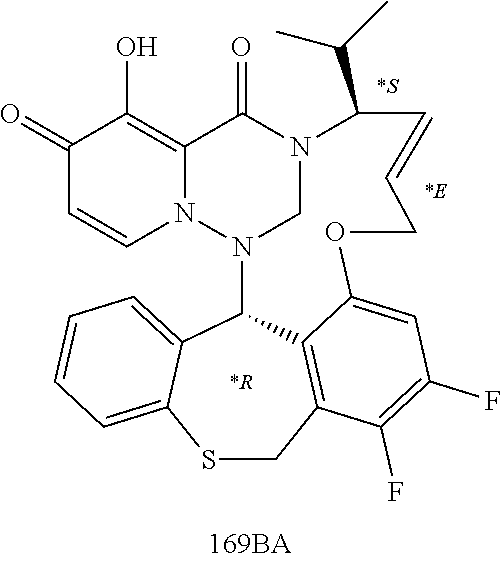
C1(=O)C=CN2C(=C1O)C(=O)N1CN2C2C3=CC=CC=C3SCC3=C2C(=CC(F)=C3F)OCC=CC1C(C)C.[*R].[*E].[*S]
